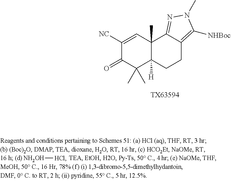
C1([NC])=CC2(C)C([H])(C(C)(C)C1=O)CCC1=C([NHBoc])N(C)N=C21.[TX63594].[NH2OH][HCl]
